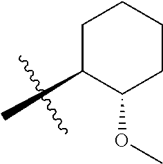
C1C(C)C(OC)CCC1
